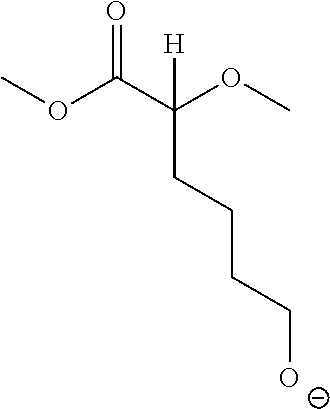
COC(C(OC)([H])CCCC[O-])=O
